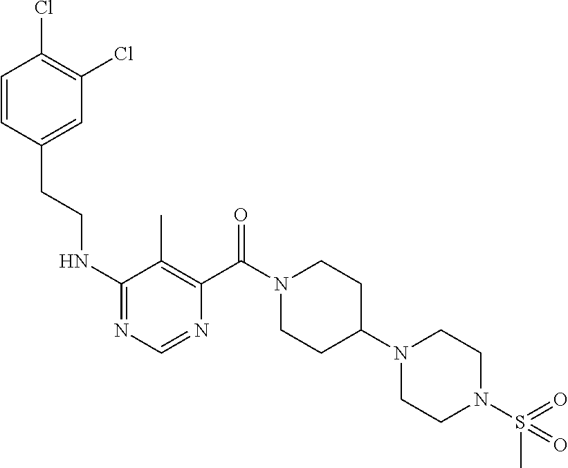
C1=CC(CCNC2=NC=NC(C(N3CCC(N4CCN(S(=O)(=O)C)CC4)CC3)=O)=C2C)=CC(Cl)=C1Cl
